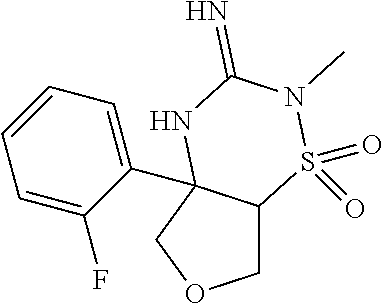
C1C2C(C3=CC=CC=C3F)(CO1)NC(=N)N(C)S2(=O)=O
